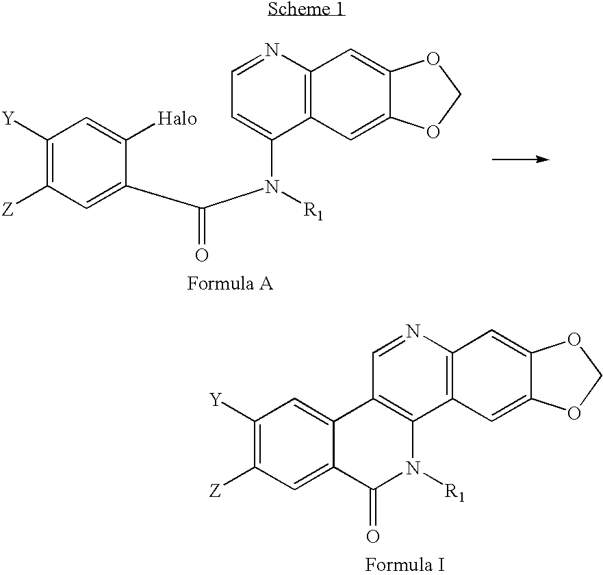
C1([Y])=C([Z])C=C(C(N([R1])C2=CC=NC3=C2C=C2C(=C3)OCO2)=O)C([Halo])=C1.C1([Y])=C([Z])C=C2C(=C1)C1=C(C3=C(N=C1)C=C1C(=C3)OCO1)N([R1])C2=O
